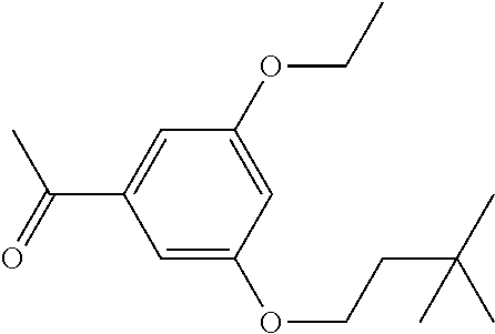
CC(C)(CCOC1=CC(C(C)=O)=CC(OCC)=C1)C
